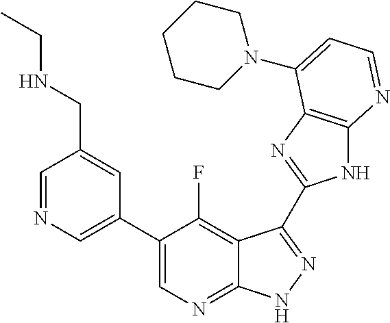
C1=NC=C(C2=CN=C3C(=C2F)C(C2=NC4=C(N2)N=CC=C4N2CCCCC2)=NN3)C=C1CNCC
